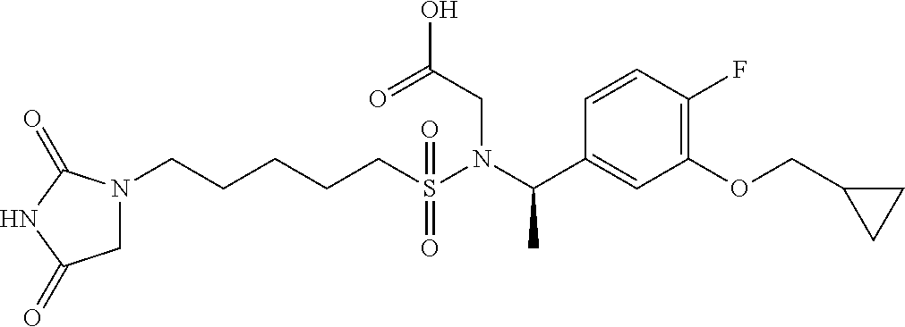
N1(CCCCCS(N(C(C2=CC(OCC3CC3)=C(F)C=C2)C)CC(O)=O)(=O)=O)CC(=O)NC1=O
